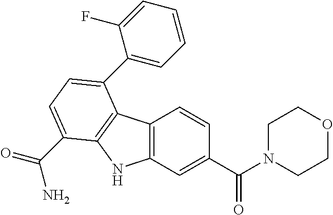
C1(C2=CC=CC=C2F)=CC=C(C(=O)N)C2=C1C1=C(N2)C=C(C(N2CCOCC2)=O)C=C1
